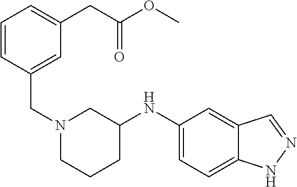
C12=CC=C(NC3CN(CC4=CC(CC(OC)=O)=CC=C4)CCC3)C=C1C=NN2
